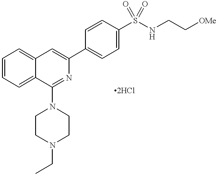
C12=CC=CC=C1C(N1CCN(CC)CC1)=NC(C1=CC=C(S(NCC[OMe])(=O)=O)C=C1)=C2
